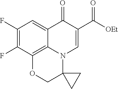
C12=CC(F)=C(F)C3=C1N(C=C(C([OEt])=O)C2=O)C1(CC1)CO3
